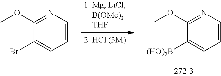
COC1=NC=CC=C1[(HO)2B].C1(Br)=CC=CN=C1OC
